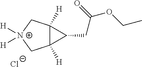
C12([H])C([H])(C[N+]([H])([H])C1)C2CC(OCC)=O.[Cl-]
